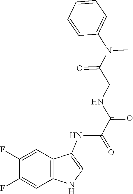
C(NC(=O)C(NC1=CNC2=C1C=C(F)C(F)=C2)=O)C(N(C1=CC=CC=C1)C)=O
